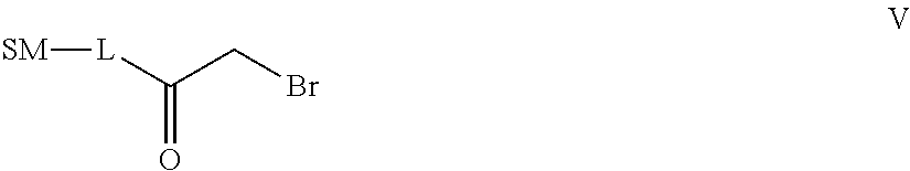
[SM][L]C(CBr)=O
